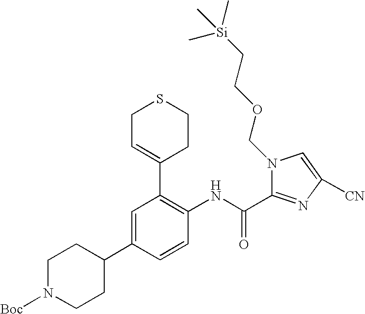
C1C=C(C2=C(NC(=O)C3=NC([CN])=CN3COCC[Si](C)(C)C)C=CC(C3CCN([Boc])CC3)=C2)CCS1
